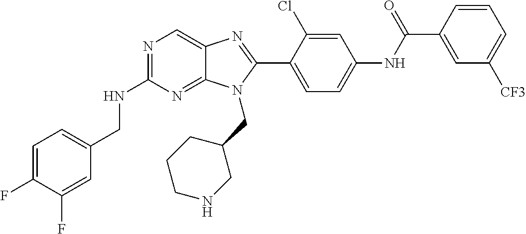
C1=C(F)C(F)=CC(CNC2=NC=C3C(=N2)N(CC2CCCNC2)C(C2=CC=C(NC(=O)C4=CC([CF3])=CC=C4)C=C2Cl)=N3)=C1
